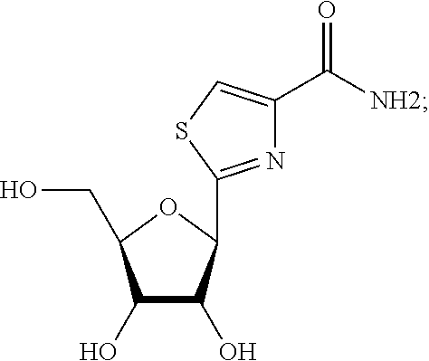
C1(O)C(O)C(C2=NC(C([NH2])=O)=CS2)OC1CO
